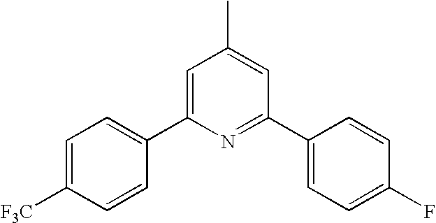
C1=C([F3C])C=CC(C2=CC(C)=CC(C3=CC=C(F)C=C3)=N2)=C1
